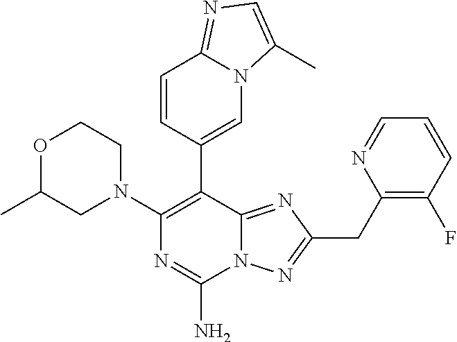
N12C(=NC(CC3=C(F)C=CC=N3)=N1)C(C1=CN3C(=NC=C3C)C=C1)=C(N1CCOC(C)C1)N=C2N
